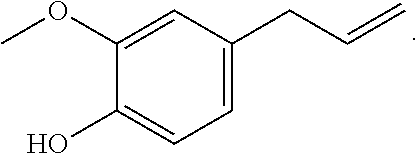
C1(OC)=CC(CC=C)=CC=C1O
